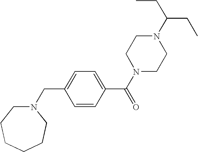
N1(C(CC)CC)CCN(C(C2=CC=C(CN3CCCCCC3)C=C2)=O)CC1
